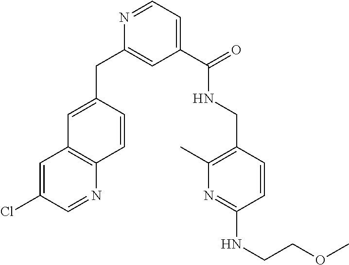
N1=CC=C(C(NCC2=C(C)N=C(NCCOC)C=C2)=O)C=C1CC1=CC2=C(C=C1)N=CC(Cl)=C2
